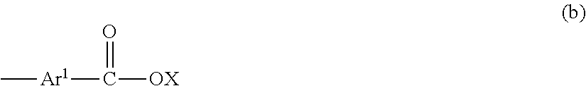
O=C([OX])[Ar1]C
